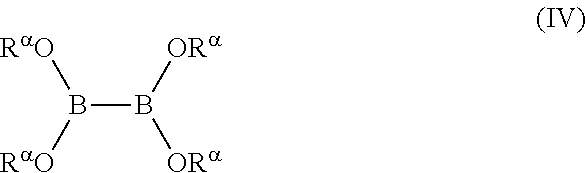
B(B([ORa])[ORa])([RaO])[RaO]
